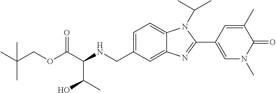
C1=C(CNC(C(OCC(C)(C)C)=O)C(O)C)C=C2C(=C1)N(C(C)C)C(C1=CN(C)C(=O)C(C)=C1)=N2
